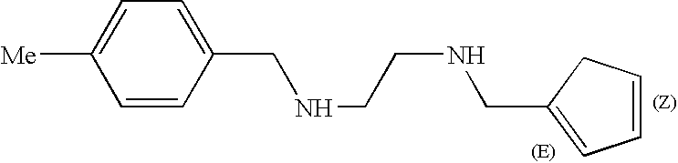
C1=CC(CNCCNCC2=CC=CC2)=CC=C1[Me]
